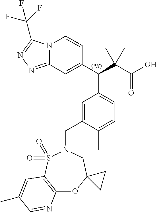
N12C(=NN=C1C(F)(F)F)C=C(C(C(C(O)=O)(C)C)C1=CC=C(C)C(CN3S(=O)(=O)C4=C(OC5(C3)CC5)N=CC(C)=C4)=C1)C=C2
